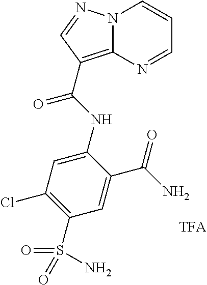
C1(NC(=O)C2=C3N(C=CC=N3)N=C2)=CC(Cl)=C(S(=O)(=O)N)C=C1C(N)=O.[TFA]
